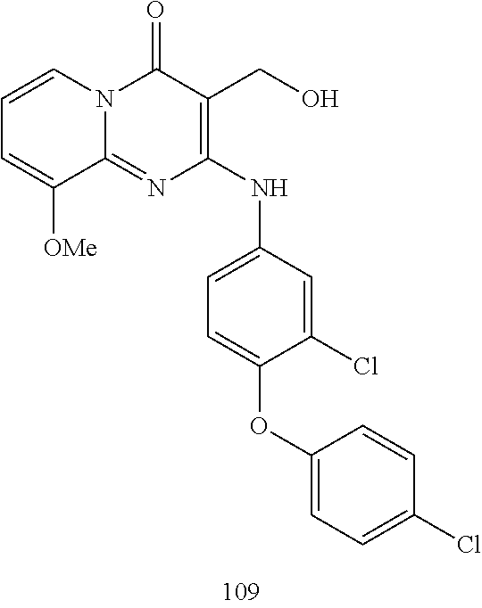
C1=CC=C([OMe])C2=NC(NC3=CC=C(OC4=CC=C(Cl)C=C4)C(Cl)=C3)=C(CO)C(=O)N12
